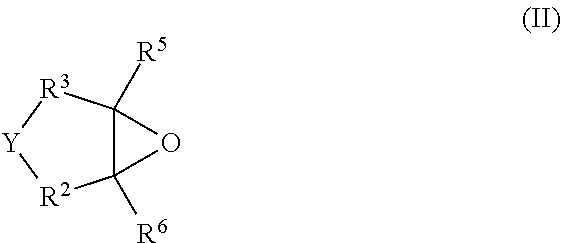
C12([R5])C([R6])(O1)[R2][Y][R3]2
